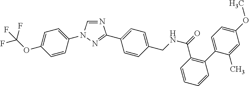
C1=NC(C2=CC=C(CNC(C3=C(C4=CC=C(OC)C=C4C)C=CC=C3)=O)C=C2)=NN1C1=CC=C(OC(F)(F)F)C=C1
